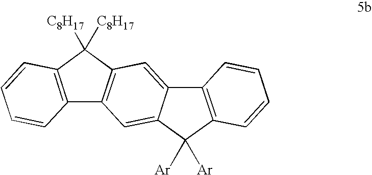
C12=C(C=CC=C1)C([C8H17])([C8H17])C1=C2C=C2C(=C1)C1=C(C2([Ar])[Ar])C=CC=C1
